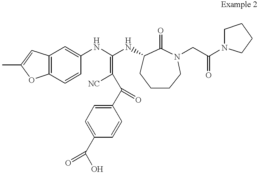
C1(C(=O)C(=C(NC2=CC3=C(C=C2)OC(C)=C3)NC2CCCCN(CC(=O)N3CCCC3)C2=O)[NC])=CC=C(C(O)=O)C=C1
